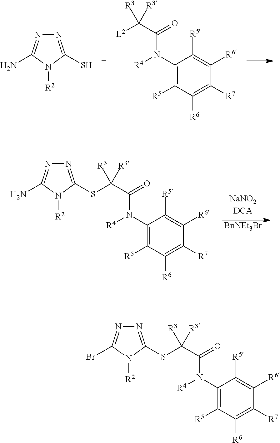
[BnNEt3Br].C1(N(C(=O)C([R3])([R3])SC2=NN=C(N)N2[R2])[R4])=C([R5])C([R6])=C([R7])C([R6])=C1[R5].N1=C(S)N([R2])C(N)=N1.C1(N(C(=O)C([R3])([L2])[R3])[R4])=C([R5])C([R6])=C([R7])C([R6])=C1[R5].C1(N(C(=O)C([R3])([R3])SC2=NN=C(Br)N2[R2])[R4])=C([R5])C([R6])=C([R7])C([R6])=C1[R5]
